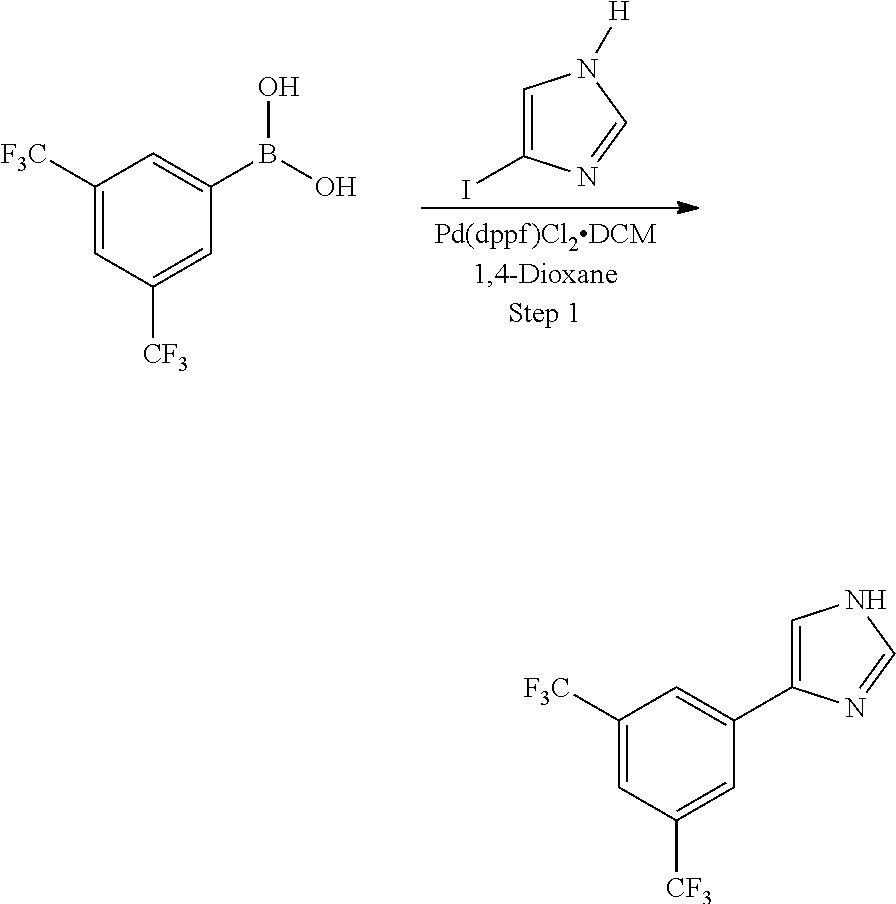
C1([F3C])=CC([CF3])=CC(B(O)O)=C1.C1=C(I)N=CN1[H].C1([F3C])=CC([CF3])=CC(C2=CNC=N2)=C1
